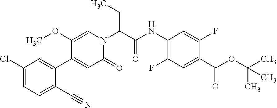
C(C(N1C=C(OC)C(C2=CC(Cl)=CC=C2C#N)=CC1=O)C(NC1=C(F)C=C(C(=O)OC(C)(C)C)C(F)=C1)=O)C
